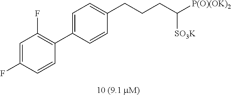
C1=C(C2=C(F)C=C(F)C=C2)C=CC(CCCC([P(O)(OK)2])[SO3K])=C1
